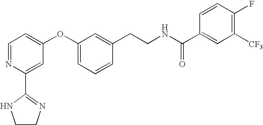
C1=NC(C2=NCCN2)=CC(OC2=CC=CC(CCNC(C3=CC([CF3])=C(F)C=C3)=O)=C2)=C1
